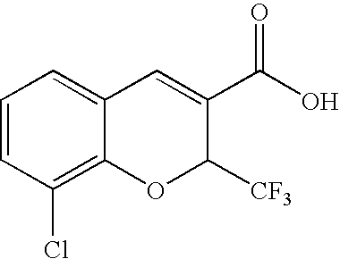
C1=CC(Cl)=C2C(=C1)C=C(C(O)=O)C([CF3])O2
